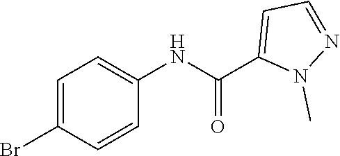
C1(C(NC2=CC=C(Br)C=C2)=O)=CC=NN1C
